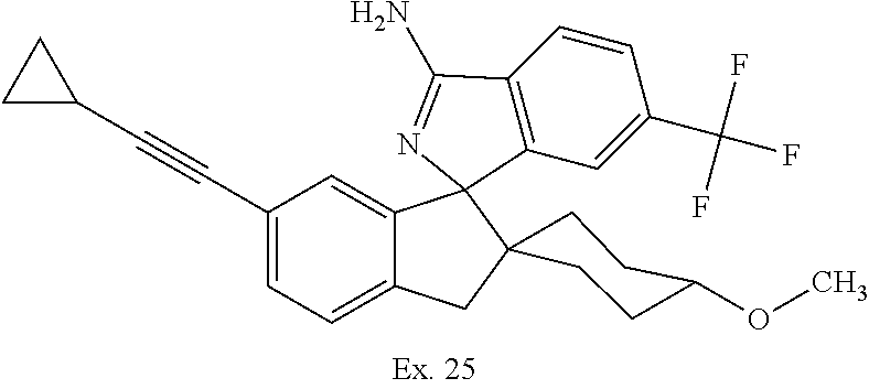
C(C1=CC=C2C(=C1)C1(C3=C(C=CC(C(F)(F)F)=C3)C(N)=N1)C1(C2)CCC(OC)CC1)#CC1CC1
